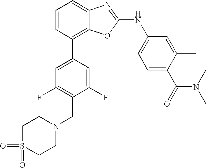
C1=CC(C2=CC(F)=C(CN3CCS(=O)(=O)CC3)C(F)=C2)=C2C(=C1)N=C(NC1=CC=C(C(=O)N(C)C)C(C)=C1)O2
